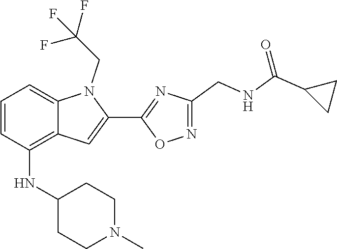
C12=CC=CC(NC3CCN(C)CC3)=C1C=C(C1=NC(CNC(C3CC3)=O)=NO1)N2CC(F)(F)F
